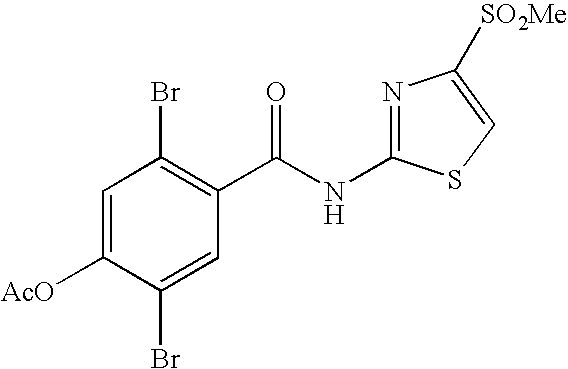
C1=C([AcO])C(Br)=CC(C(NC2=NC([SO2Me])=CS2)=O)=C1Br
